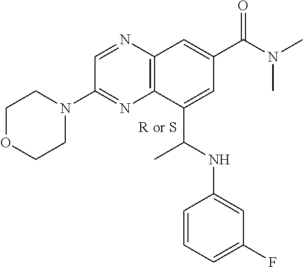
C1=NC2=C(N=C1N1CCOCC1)C(C(NC1=CC(F)=CC=C1)C)=CC(C(N(C)C)=O)=C2
